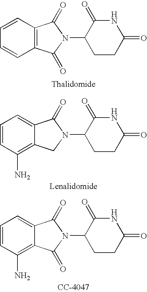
C1=CC2=C(C=C1)C(=O)N(C1CCC(=O)NC1=O)C2=O.C1=CC(N)=C2C(=C1)C(=O)N(C1CCC(=O)NC1=O)C2.C1=CC(N)=C2C(=C1)C(=O)N(C1CCC(=O)NC1=O)C2=O
